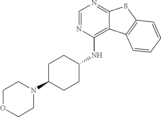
C1=NC(NC2CCC(N3CCOCC3)CC2)=C2C(=N1)SC1=C2C=CC=C1
